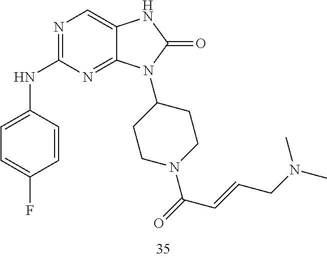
N1=C(NC2=CC=C(F)C=C2)N=C2C(=C1)NC(=O)N2C1CCN(C(=O)C=CCN(C)C)CC1
